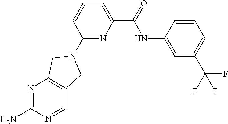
N1=C(N)N=CC2=C1CN(C1=NC(C(NC3=CC(C(F)(F)F)=CC=C3)=O)=CC=C1)C2
